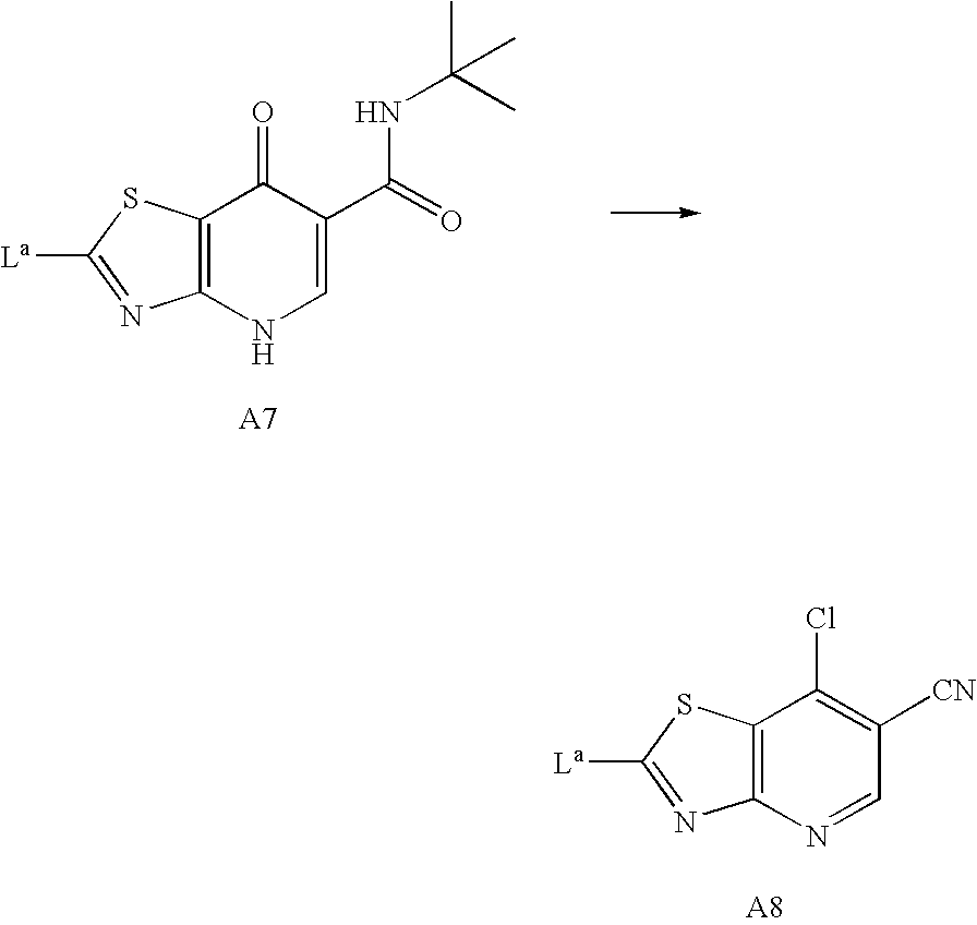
C12=C(N=C([La])S1)NC=C(C(=O)NC(C)(C)C)C2=O.C12=C(N=C([La])S1)N=CC([CN])=C2Cl
